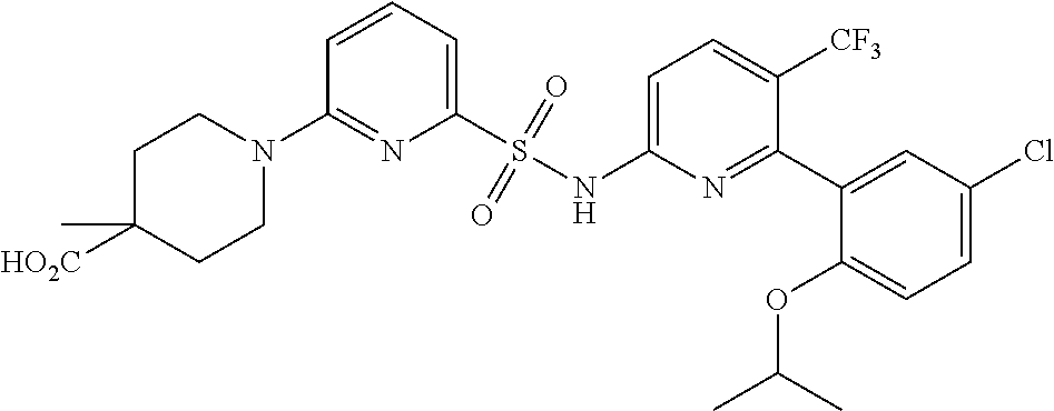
C1=CC=C(S(NC2=CC=C([CF3])C(C3=CC(Cl)=CC=C3OC(C)C)=N2)(=O)=O)N=C1N1CCC([HO2C])(C)CC1
